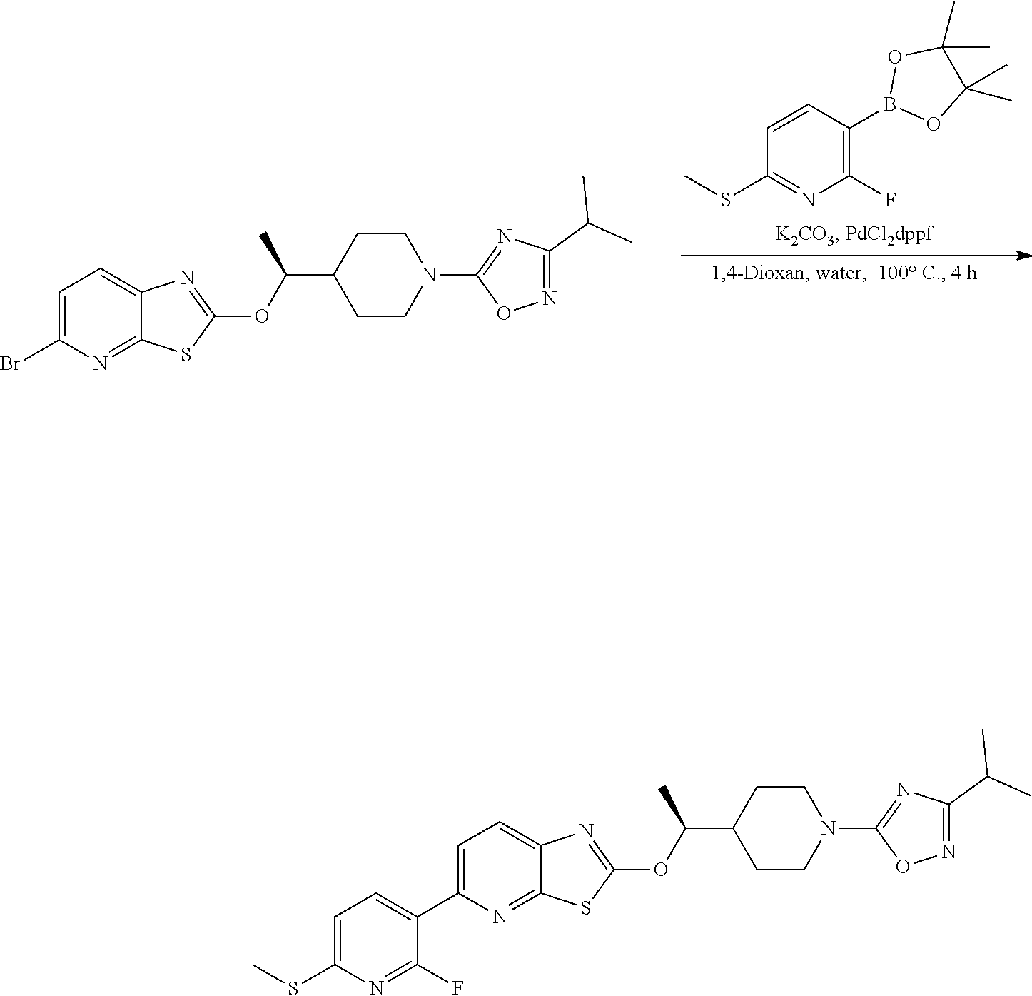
C12=NC(C3=CC=C(SC)N=C3F)=CC=C1N=C(OC(C)C1CCN(C3=NC(C(C)C)=NO3)CC1)S2.C12=NC(Br)=CC=C1N=C(OC(C)C1CCN(C3=NC(C(C)C)=NO3)CC1)S2.C1=CC(B2OC(C)(C)C(C)(C)O2)=C(F)N=C1SC
